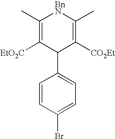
C1(C)=C([EtO2C])C(C2=CC=C(Br)C=C2)C([CO2Et])=C(C)[BnN]1
